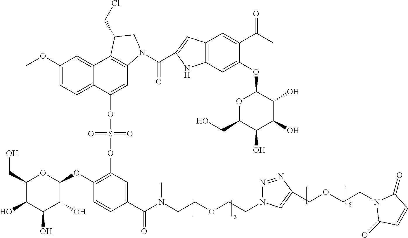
C1(CO)C(O)C(O)C(O)C(OC2=C(OS(=O)(=O)OC3=CC4=C(C5=CC(OC)=CC=C35)C(CCl)CN4C(C3=CC4=C(C=C(OC5OC(CO)C(O)C(O)C5O)C(C(C)=O)=C4)N3)=O)C=C(C(N(CCOCCN3N=NC(COCCN4C(=O)C=CC4=O)=C3)C)=O)C=C2)O1
